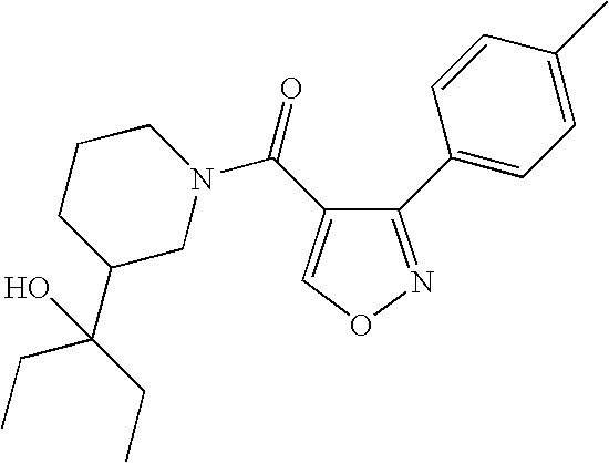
C1(C2=CC=C(C)C=C2)=NOC=C1C(=O)N1CCCC(C(CC)(CC)O)C1
